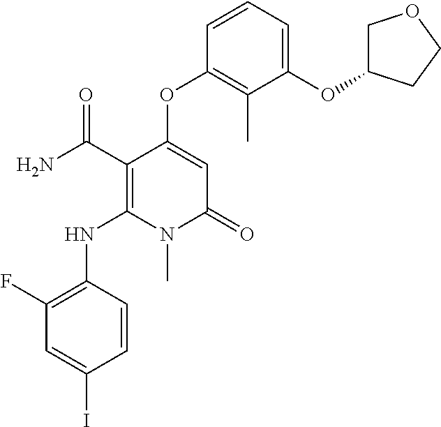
C1(F)=C(NC2=C(C(N)=O)C(OC3=C(C)C(OC4COCC4)=CC=C3)=CC(=O)N2C)C=CC(I)=C1
